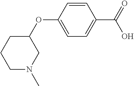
O(C1=CC=C(C(O)=O)C=C1)C1CCCN(C)C1
